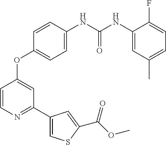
C1=C(NC(NC2=CC(C)=CC=C2F)=O)C=CC(OC2=CC(C3=CSC(C(OC)=O)=C3)=NC=C2)=C1
